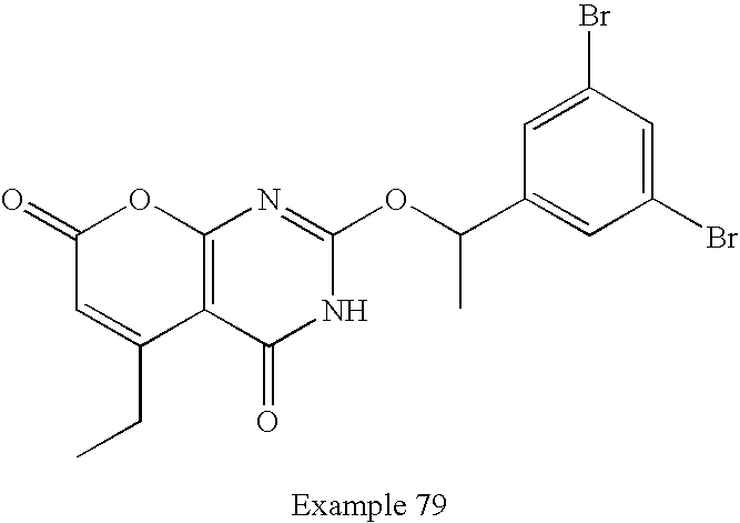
C12=C(C(=O)NC(OC(C3=CC(Br)=CC(Br)=C3)C)=N1)C(CC)=CC(=O)O2
